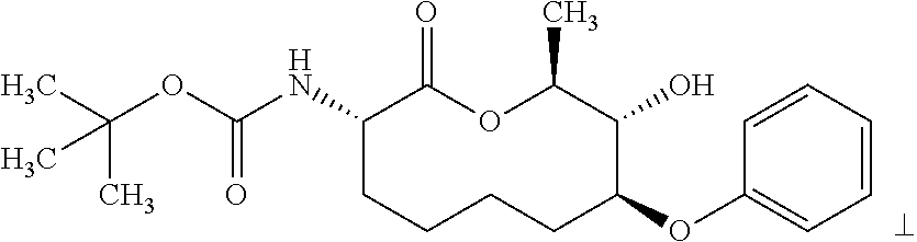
C1(NC(OC(C)(C)C)=O)CCCCC(OC2=CC=CC=C2)C(O)C(C)OC1=O
